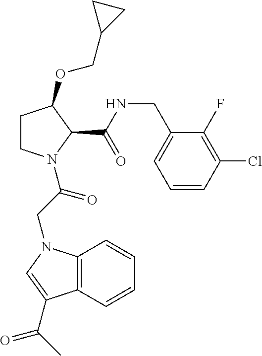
C1CN(C(CN2C3=C(C=CC=C3)C(C(C)=O)=C2)=O)C(C(NCC2=CC=CC(Cl)=C2F)=O)C1OCC1CC1
